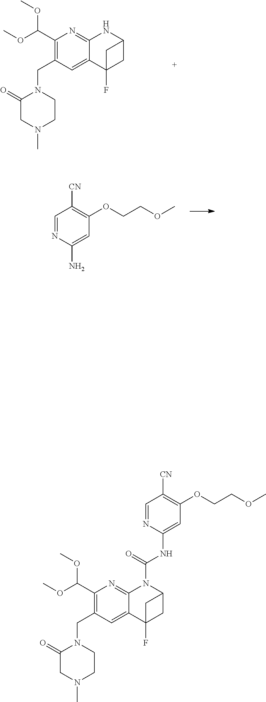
C(=O)(NC1=CC(OCCOC)=C([CN])C=N1)N1C2=NC(C(OC)OC)=C(CN3C(=O)CN(C)CC3)C=C2C2(F)CC1C2.C1(C(OC)OC)=C(CN2C(=O)CN(C)CC2)C=C2C(=N1)NC1CC2(F)C1.NC1=CC(OCCOC)=C([CN])C=N1
